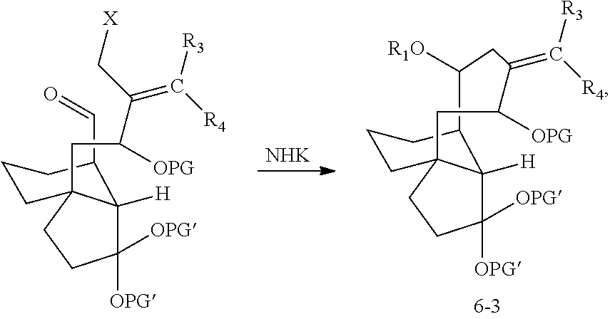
C(C1C2([H])C([OPG])([OPG])CCC2(CC(C(C[X])=C([R3])[R4])[OPG])CCC1)=O.C1([OPG])C(=C([R4])[R3])CC([R1O])C2C3([H])C(CCC3([OPG])[OPG])(CCC2)C1.[NHK]
